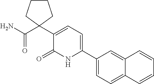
C1(C2=CC=C(C3(C(=O)N)CCCC3)C(=O)N2)=CC=C2C(=C1)C=CC=C2
